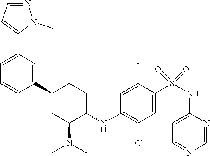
C1=NC(NS(=O)(=O)C2=CC(Cl)=C(NC3CCC(C4=CC(C5=CC=NN5C)=CC=C4)CC3N(C)C)C=C2F)=CC=N1
